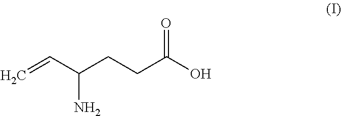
C=CC(CCC(O)=O)N
